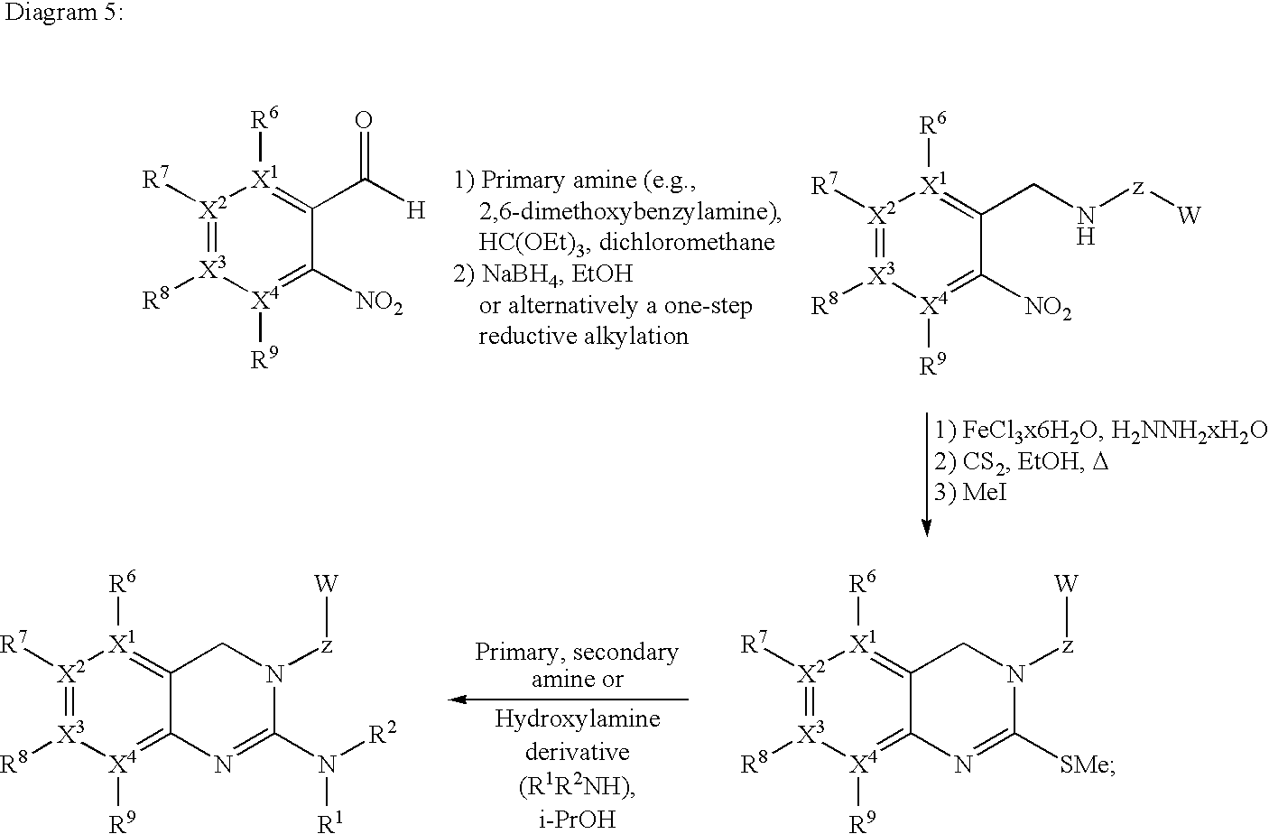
[X2]1([R7])=[X3]([R8])[X4]([R9])=C([NO2])C(C(=O)[H])=[X1]1[R6].[X2]1([R7])=[X3]([R8])[X4]([R9])=C([NO2])C(CN[z][W])=[X1]1[R6].[X2]1([R7])=[X3]([R8])[X4]([R9])=C2C(=[X1]1[R6])CN([z][W])C(N([R1])[R2])=N2.[X2]1([R7])=[X3]([R8])[X4]([R9])=C2C(=[X1]1[R6])CN([z][W])C([SMe])=N2
